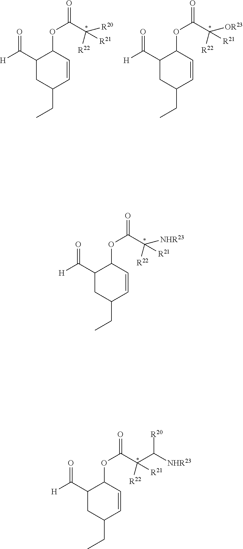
C1(C([H])=O)CC(CC)C=CC1OC(C([R22])([R20])[R21])=O.C1(C([H])=O)CC(CC)C=CC1OC(C([R22])([OR23])[R21])=O.C1(C([H])=O)CC(CC)C=CC1OC(C([R22])([NHR23])[R21])=O.C1(C([H])=O)CC(CC)C=CC1OC(C([R22])(C([R20])[NHR23])[R21])=O
